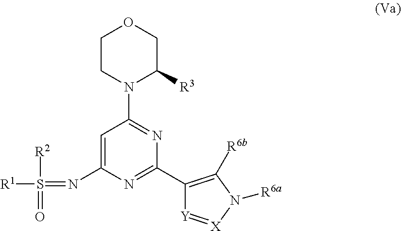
C1CN(C2=NC(C3=C([R6b])N([R6a])[X]=[Y]3)=NC(N=S([R2])(=O)[R1])=C2)C([R3])CO1
